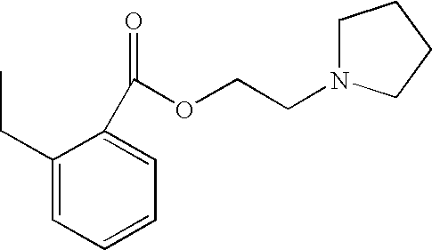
C(C1=CC=CC=C1CC)(OCCN1CCCC1)=O
